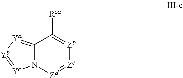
C12=[Ya][Yb]=[Yc]N1[Zd]=[Zc][Zb]=C2[Rza]
